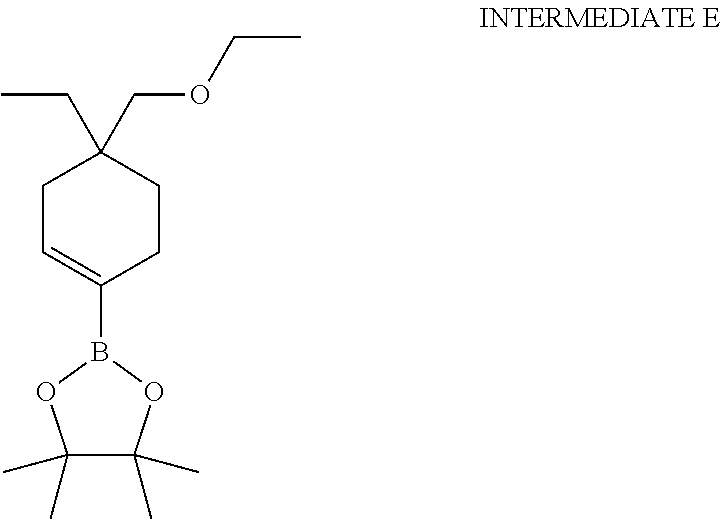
C1(B2OC(C)(C)C(C)(C)O2)=CCC(COCC)(CC)CC1
